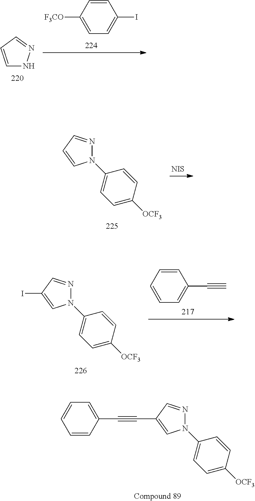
C1=CC([F3CO])=CC=C1I.C1=CC=NN1.[NIS].C1(N2N=CC=C2)=CC=C([OCF3])C=C1.C1=CC=CC=C1C#C.C1(N2N=CC(I)=C2)=CC=C([OCF3])C=C1.C1=C(C#CC2=CN(C3=CC=C([OCF3])C=C3)N=C2)C=CC=C1
